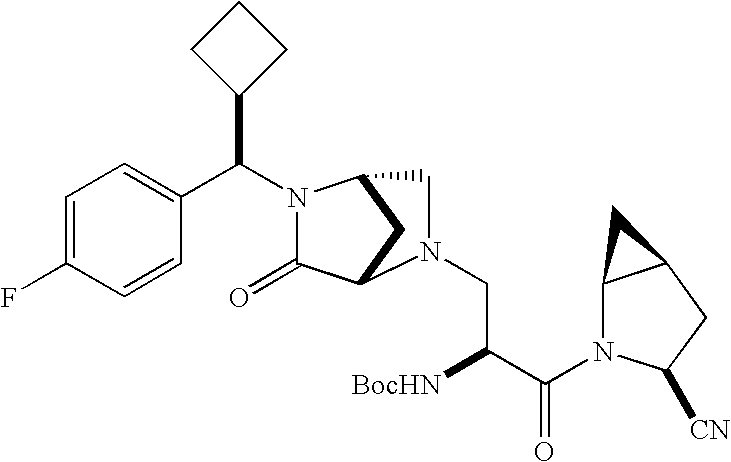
C1=C(F)C=CC(C(C2CCC2)N2C(=O)C3CC2CN3CC([BocHN])C(=O)N2C3C(CC2[CN])C3)=C1
